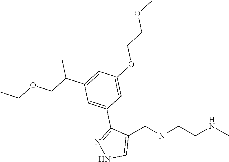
C1(CN(CCNC)C)=CNN=C1C1=CC(C(COCC)C)=CC(OCCOC)=C1
